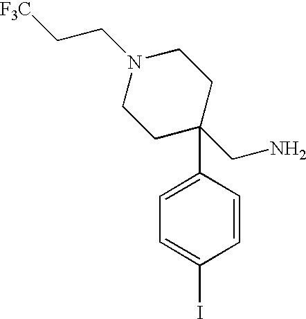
C1C(CN)(C2=CC=C(I)C=C2)CCN(CC[F3C])C1
